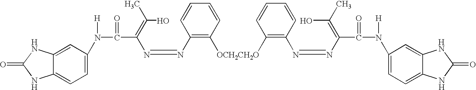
C1([OCH2CH2O]C2=C(N=NC(C(=O)N([H])C3=CC=C4C(=C3)NC(=O)N4)=C(O)C)C=CC=C2)=C(N=NC(C(=O)N([H])C2=CC=C3C(=C2)NC(=O)N3)=C(O)C)C=CC=C1
